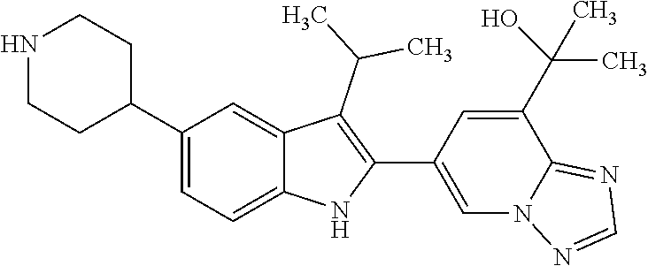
N1CCC(C2=CC=C3C(=C2)C(C(C)C)=C(C2=CN4C(=NC=N4)C(C(C)(O)C)=C2)N3)CC1
